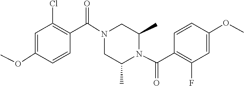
N1(C(C2=C(Cl)C=C(OC)C=C2)=O)CC(C)N(C(C2=C(F)C=C(OC)C=C2)=O)C(C)C1
